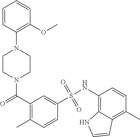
N1(C(C2=C(C)C=CC(S(NC3=C4C(=C(C)C=C3)C=CN4)(=O)=O)=C2)=O)CCN(C2=C(OC)C=CC=C2)CC1
